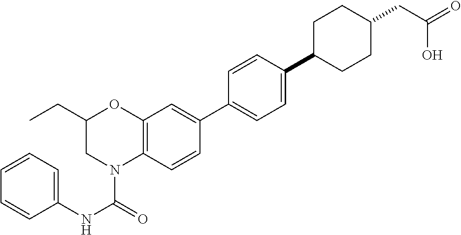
C1(NC(=O)N2C3=C(OC(CC)C2)C=C(C2=CC=C(C4CCC(CC(=O)O)CC4)C=C2)C=C3)=CC=CC=C1
